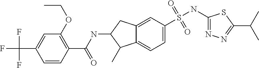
C1(NS(=O)(=O)C2=CC=C3C(=C2)CC(NC(C2=C(OCC)C=C(C(F)(F)F)C=C2)=O)C3C)=NN=C(C(C)C)S1
